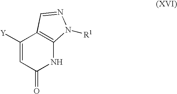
C1([Y])=CC(=O)NC2=C1C=NN2[R1]
